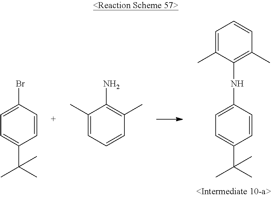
C1=C(NC2=C(C)C=CC=C2C)C=CC(C(C)(C)C)=C1.C1=C(Br)C=CC(C(C)(C)C)=C1.C1(C)=CC=CC(C)=C1N
